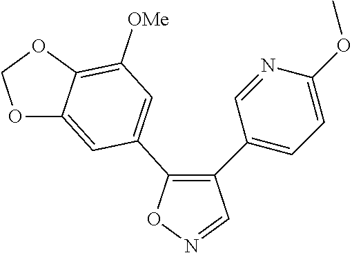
C1(C2=CC=C(OC)N=C2)=C(C2=CC([OMe])=C3C(=C2)OCO3)ON=C1
